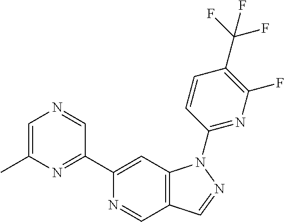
C1=C(C)N=C(C2=CC3=C(C=N2)C=NN3C2=NC(F)=C(C(F)(F)F)C=C2)C=N1
